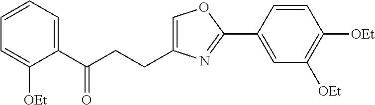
C1=C(CCC(C2=CC=CC=C2[OEt])=O)N=C(C2=CC([OEt])=C([OEt])C=C2)O1
